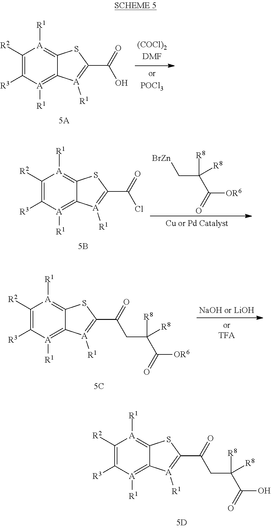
C1([R2])=C([R3])[A]([R1])=C2C(=[A]1[R1])SC(C(CC(C(=O)O)([R8])[R8])=O)=[A]2[R1].C1([R2])=C([R3])[A]([R1])=C2C(=[A]1[R1])SC(C(O)=O)=[A]2[R1].C1([R2])=C([R3])[A]([R1])=C2C(=[A]1[R1])SC(C(Cl)=O)=[A]2[R1].[BrZn]CC([R8])([R8])C(=O)[OR6].C1([R2])=C([R3])[A]([R1])=C2C(=[A]1[R1])SC(C(CC(C(=O)[OR6])([R8])[R8])=O)=[A]2[R1]
